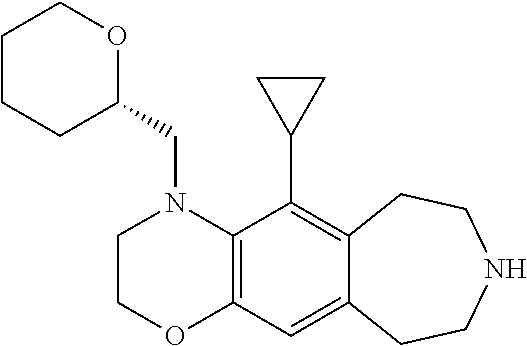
C1(CN2C3=C(OCC2)C=C2C(=C3C3CC3)CCNCC2)OCCCC1
